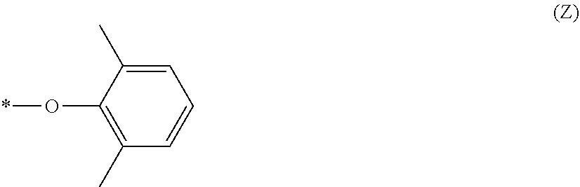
C1=C(C)C(O*)=C(C)C=C1
